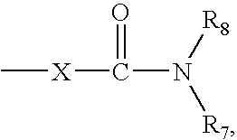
C[X]C(N([R7])[R8])=O
